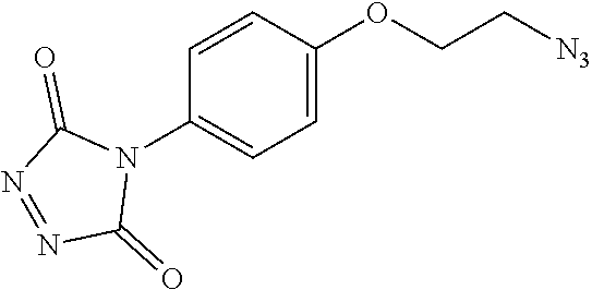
C1=CC(OCC[N3])=CC=C1N1C(=O)N=NC1=O
